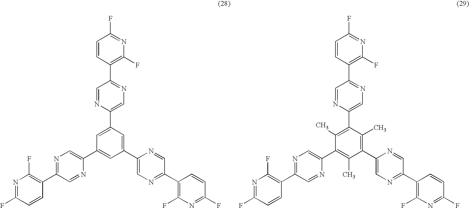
C1(C2=CN=C(C3=C(F)N=C(F)C=C3)C=N2)=CC(C2=CN=C(C3=C(F)N=C(F)C=C3)C=N2)=CC(C2=CN=C(C3=C(F)N=C(F)C=C3)C=N2)=C1.C1(C2=CN=C(C3=C(F)N=C(F)C=C3)C=N2)=C(C)C(C2=CN=C(C3=C(F)N=C(F)C=C3)C=N2)=C(C)C(C2=CN=C(C3=C(F)N=C(F)C=C3)C=N2)=C1C
